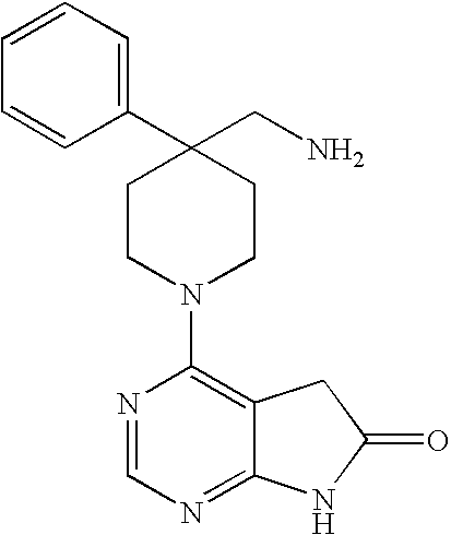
C1(C2=CC=CC=C2)(CN)CCN(C2=C3C(=NC=N2)NC(=O)C3)CC1
